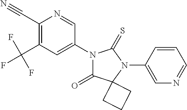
C1(C#N)=C(C(F)(F)F)C=C(N2C(=O)C3(N(C4=CN=CC=C4)C2=S)CCC3)C=N1
